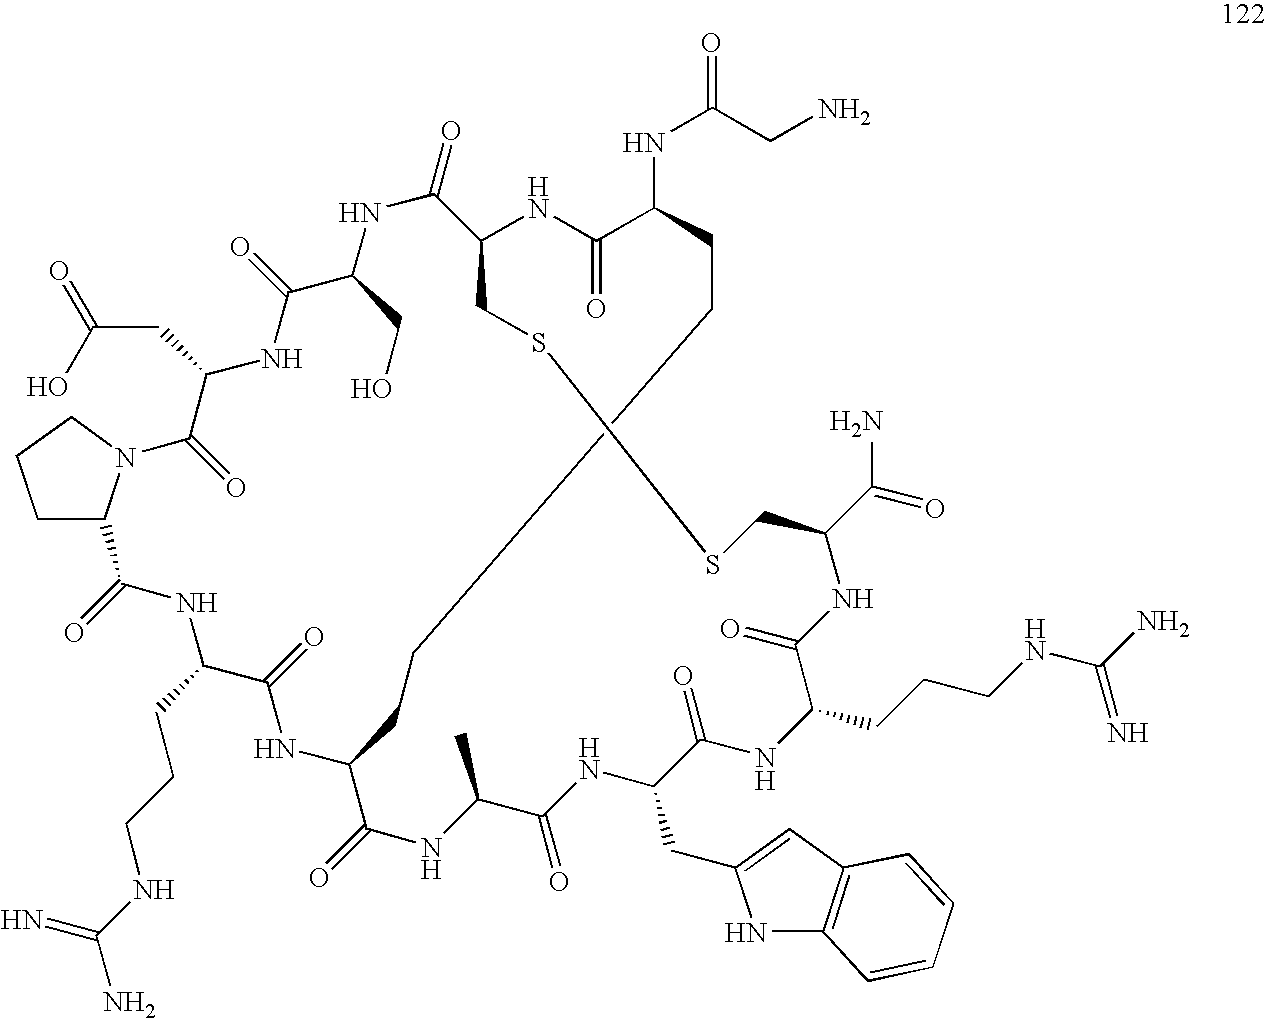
NCC(NC1C(=O)NC2CSSCC(C(=O)N)NC(=O)C(CCCNC(N)=N)NC(=O)C(CC3=CC4=C(N3)C=CC=C4)NC(=O)C(C)NC(=O)C(CCCC1)NC(=O)C(CCCNC(N)=N)NC(=O)C1CCCN1C(=O)C(CC(=O)O)NC(=O)C(CO)NC2=O)=O
